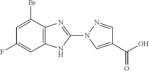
C1=C(Br)C2=C(C=C1F)NC(N1C=C(C(=O)O)C=N1)=N2
